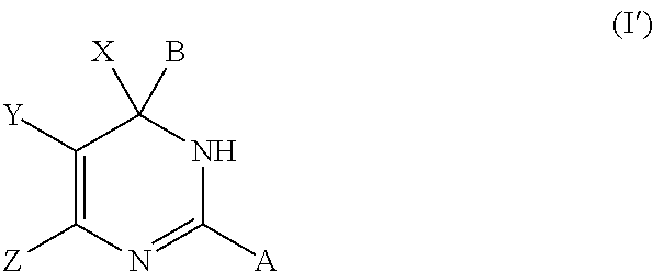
C1([Y])=C([Z])N=C([A])NC1([X])B
